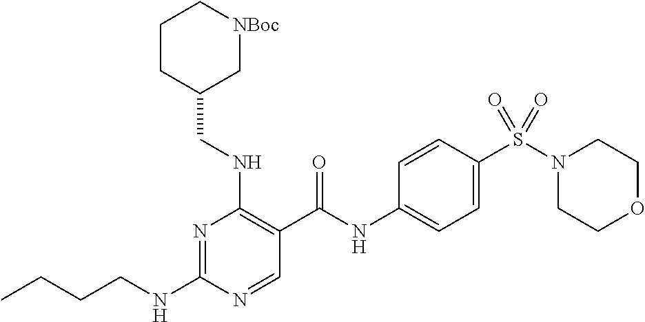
C(NC1=NC(NCC2C[NBoc]CCC2)=C(C(NC2=CC=C(S(N3CCOCC3)(=O)=O)C=C2)=O)C=N1)CCC
